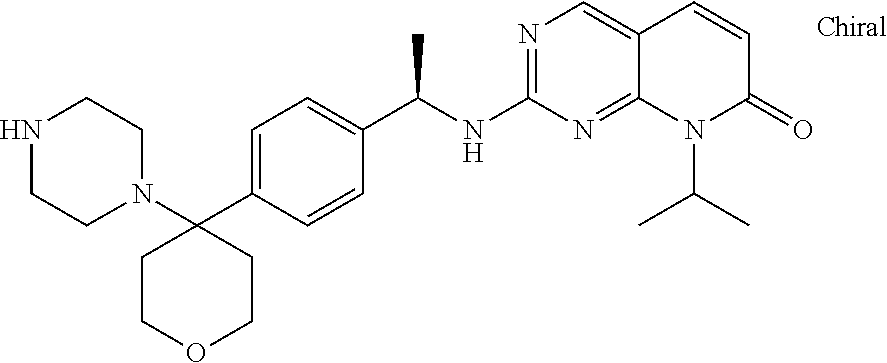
N1(C2(C3=CC=C(C(NC4=NC=C5C(=N4)N(C(C)C)C(=O)C=C5)C)C=C3)CCOCC2)CCNCC1
